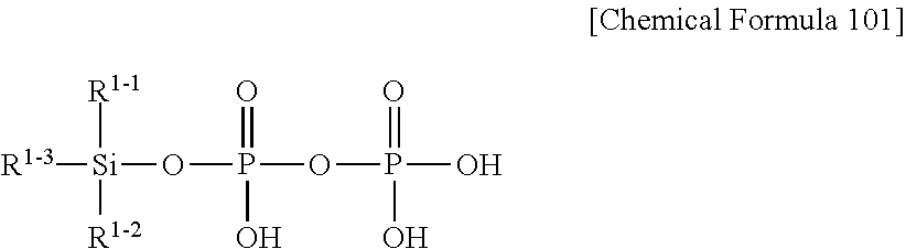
[R1-3][Si]([R1-1])([R1-2])OP(=O)(O)OP(O)(=O)O
